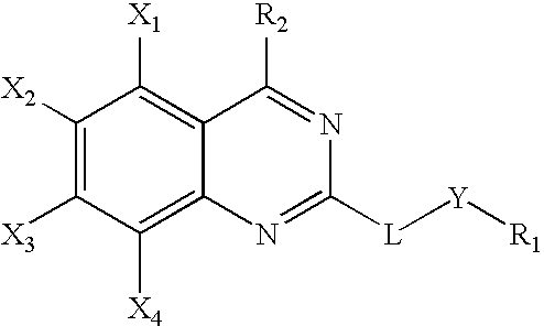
C1([X2])=C([X3])C([X4])=C2C(=C1[X1])C([R2])=NC([L][Y][R1])=N2
